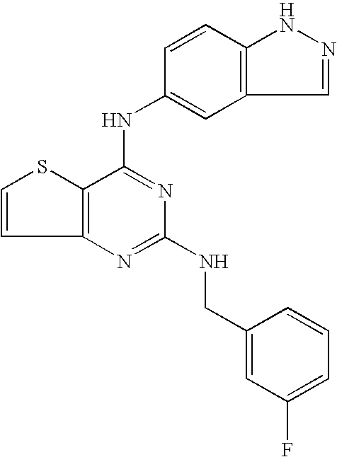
C12=C(C(NC3=CC4=C(C=C3)NN=C4)=NC(NCC3=CC(F)=CC=C3)=N1)SC=C2
